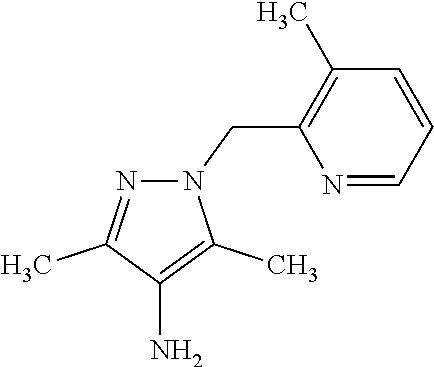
N1(CC2=C(C)C=CC=N2)N=C(C)C(N)=C1C
